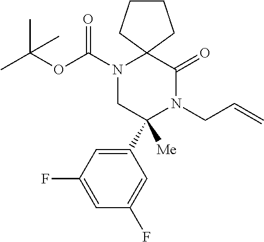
C1(C2([Me])N(CC=C)C(=O)C3(N(C(OC(C)(C)C)=O)C2)CCCC3)=CC(F)=CC(F)=C1
